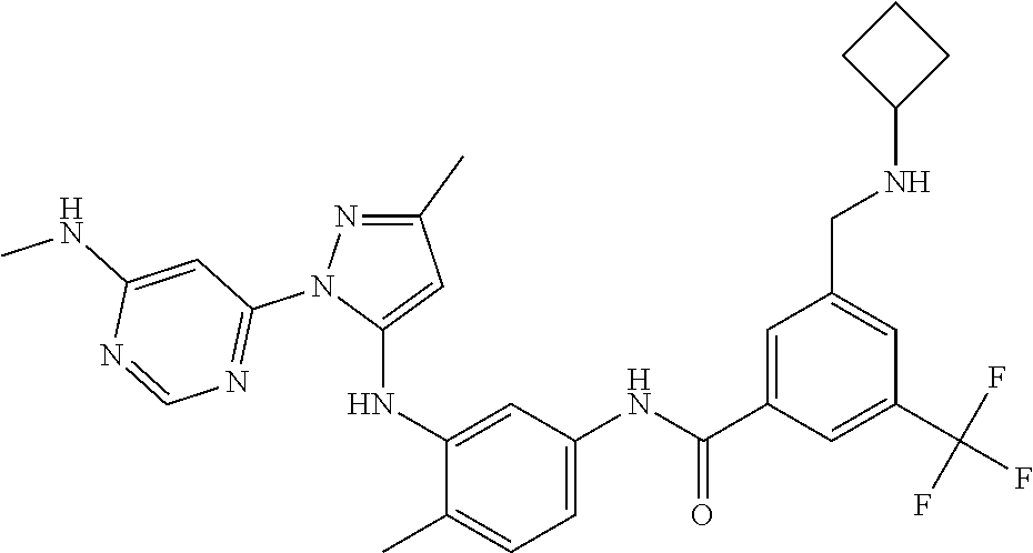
C1(C)=NN(C2=NC=NC(NC)=C2)C(NC2=CC(NC(C3=CC(CNC4CCC4)=CC(C(F)(F)F)=C3)=O)=CC=C2C)=C1
